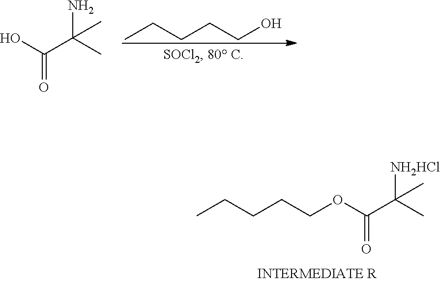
C(O)CCCC.NC(C)(C(O)=O)C.[NH2HCl]C(C)(C(OCCCCC)=O)C
